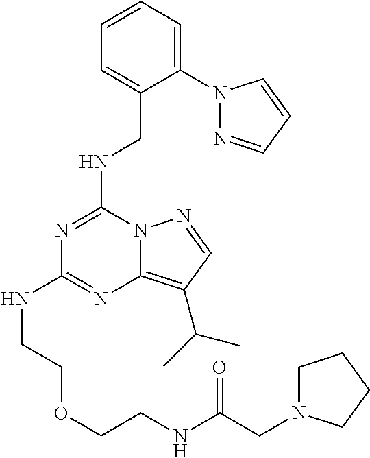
N1=C(NCC2=CC=CC=C2N2N=CC=C2)N2C(=C(C(C)C)C=N2)N=C1NCCOCCNC(CN1CCCC1)=O
